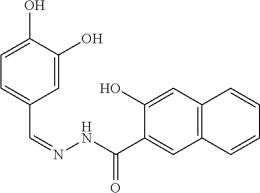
C1=C(O)C(O)=CC(C=NNC(C2=CC3=C(C=C2O)C=CC=C3)=O)=C1
